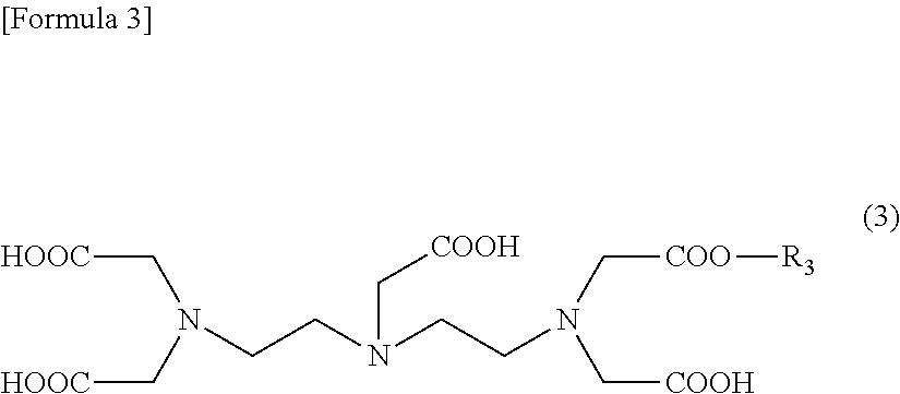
[HOOC]CN(CCN(CCN(C[COOH])C[COO][R3])C[COOH])C[HOOC]
